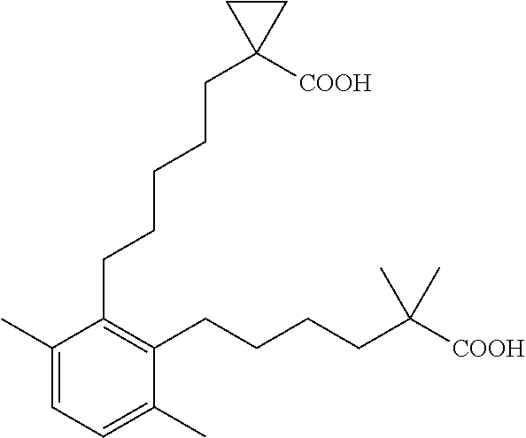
C1=C(C)C(CCCCCC2([COOH])CC2)=C(CCCCC(C)(C)[COOH])C(C)=C1
